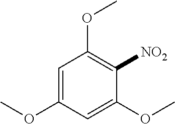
C1=C(OC)C=C(OC)C([NO2])=C1OC
